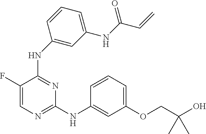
C1(F)=CN=C(NC2=CC(OCC(O)(C)C)=CC=C2)N=C1NC1=CC(NC(C=C)=O)=CC=C1
